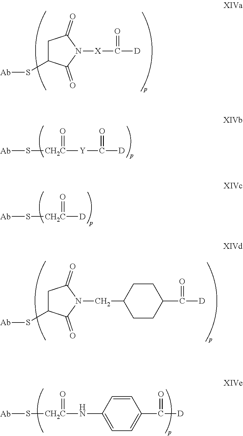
C1C(S[Ab])C(=O)N([X]C([D])=O)C1=O.[Ab]S[CH2C](=O)[Y]C(=O)[D].[Ab]S[CH2C](=O)[D].C1C(S[Ab])C(=O)N(CC2CCC(C([D])=O)CC2)C1=O.[Ab]S[CH2C](=O)NC1=CC=C(C(=O)[D])C=C1
